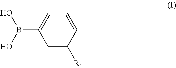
C1=C(B(O)O)C=C([R1])C=C1
